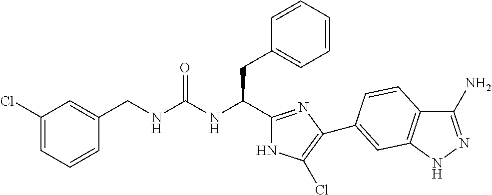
C(NC(CC1=CC=CC=C1)C1=NC(C2=CC3=C(C(N)=NN3)C=C2)=C(Cl)N1)(=O)NCC1=CC(Cl)=CC=C1
